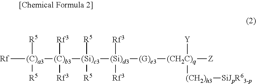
[Rf][(C)a3]([(C)b3]([(Si)c3]([(Si)d3]([(G)e3][(CH2C)q]([Z])([Y])[(CH2)h3][SiJpR63-p])([Rf3])[Rf3])([R5])[R5])([Rf3])[Rf3])([R5])[R5]
